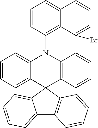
C1=CC=C2C(=C1)N(C1=C3C(=CC=C1)C=CC=C3Br)C1=C(C=CC=C1)C21C2=C(C3=CC=CC=C31)C=CC=C2
